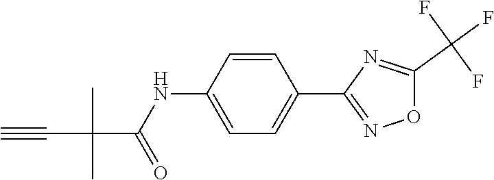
C(C(NC1=CC=C(C2=NOC(C(F)(F)F)=N2)C=C1)=O)(C#C)(C)C
